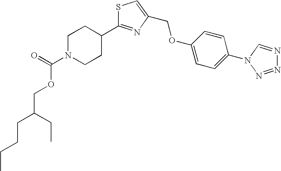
S1C(C2CCN(C(=O)OCC(CCCC)CC)CC2)=NC(COC2=CC=C(N3C=NN=N3)C=C2)=C1
